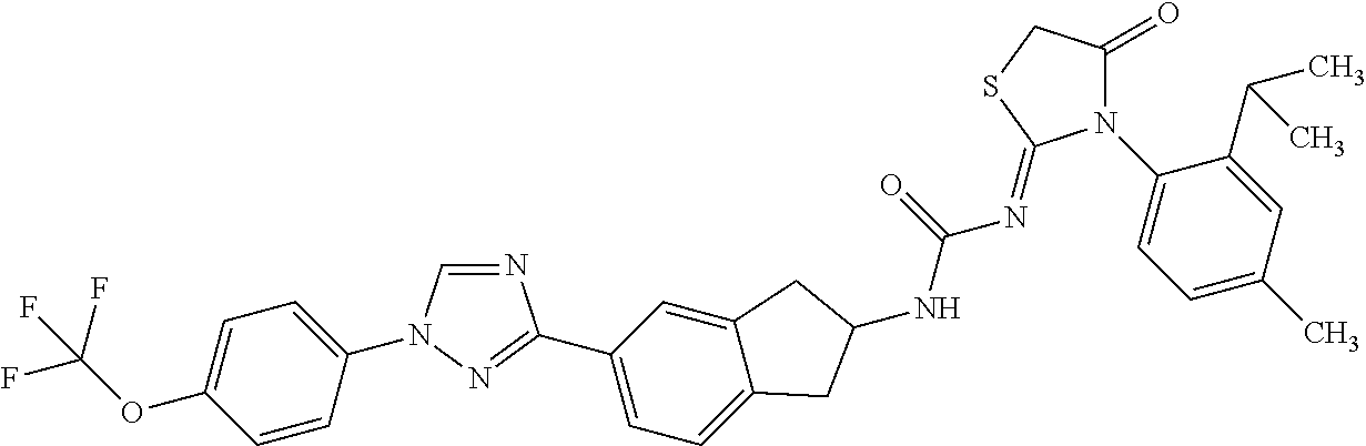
C1=CC(N2C=NC(C3=CC=C4C(=C3)CC(NC(=O)N=C3N(C5=CC=C(C)C=C5C(C)C)C(=O)CS3)C4)=N2)=CC=C1OC(F)(F)F
